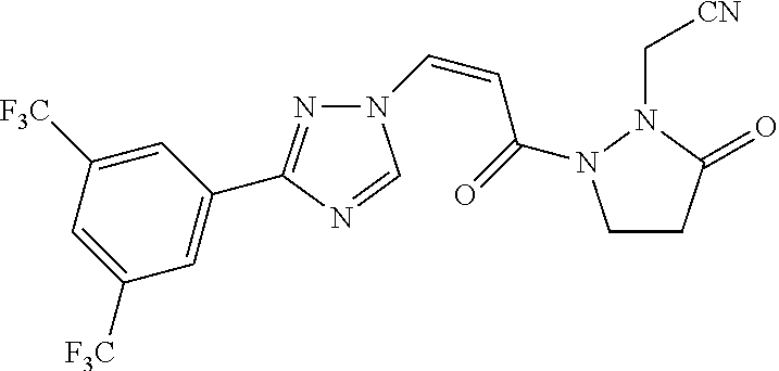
N1=C(C2=CC([F3C])=CC([F3C])=C2)N=CN1C=CC(=O)N1CCC(=O)N1C[CN]
